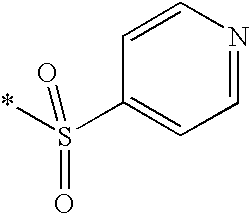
C1=CN=CC=C1S(*)(=O)=O
